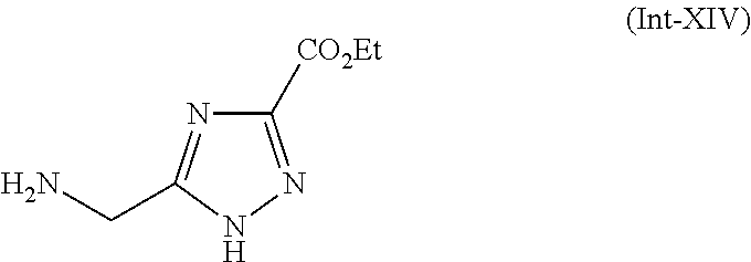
C1([CO2Et])=NNC(CN)=N1
